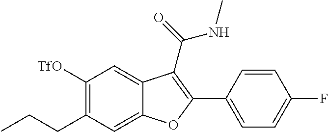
C1([TfO])=C(CCC)C=C2C(=C1)C(C(=O)NC)=C(C1=CC=C(F)C=C1)O2
